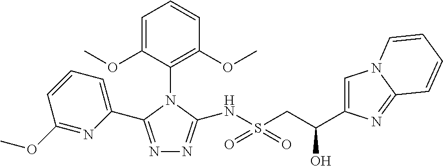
N1=C(C2=CC=CC(OC)=N2)N(C2=C(OC)C=CC=C2OC)C(NS(CC(O)C2=CN3C(=N2)C=CC=C3)(=O)=O)=N1
